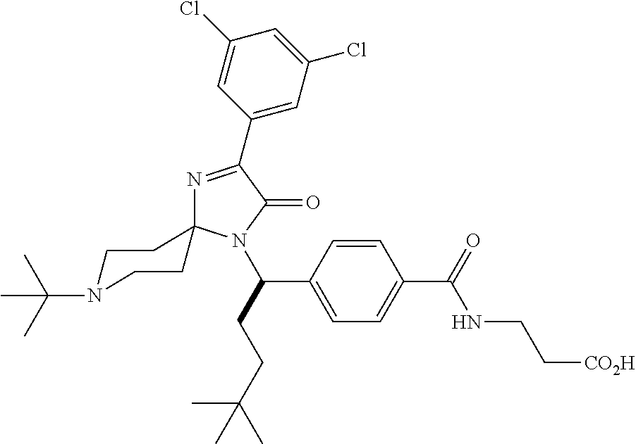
N1=C(C2=CC(Cl)=CC(Cl)=C2)C(=O)N(C(CCC(C)(C)C)C2=CC=C(C(=O)NCC[CO2H])C=C2)C12CCN(C(C)(C)C)CC2
